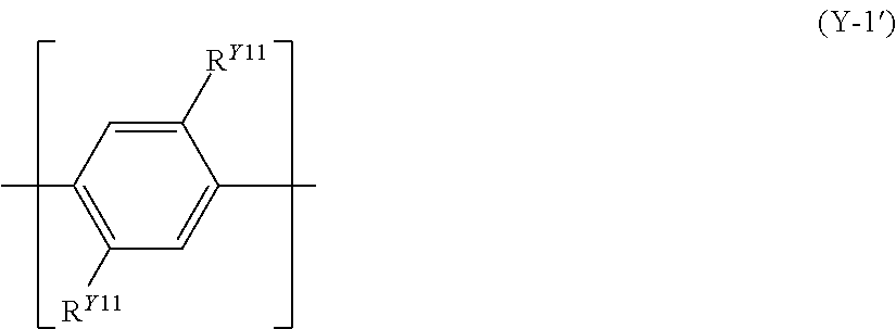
C1(C)=CC([RY11])=C(C)C=C1[RY11]
